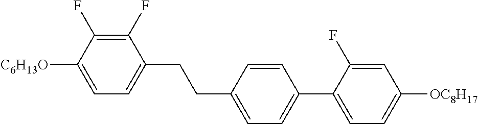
C1(F)=C(F)C([C6H13O])=CC=C1CCC1=CC=C(C2=CC=C([OC8H17])C=C2F)C=C1
